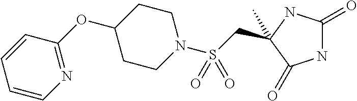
C(S(N1CCC(OC2=NC=CC=C2)CC1)(=O)=O)C1(C)NC(=O)NC1=O
